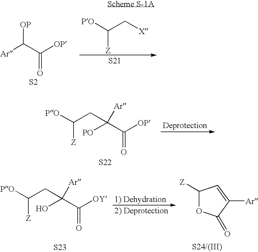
C(CC(C([OP])=O)([Ar])[PO])([PO])[Z].[S22].[Ar]C(C([OP])=O)[OP].[S2].[PO]C(C[X])[Z].[S21].[S24/(III)].C1([Z])OC(=O)C([Ar])=C1.C(CC(C([OY])=O)([Ar])O)([PO])[Z].[S23]
